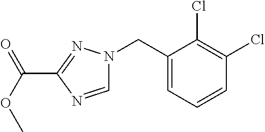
O(C(C1=NN(CC2=CC=CC(Cl)=C2Cl)C=N1)=O)C
